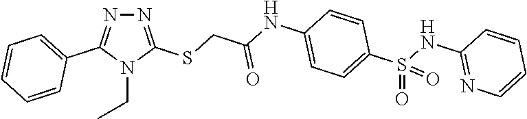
N1=C(SCC(NC2=CC=C(S(=O)(NC3=NC=CC=C3)=O)C=C2)=O)N(CC)C(C2=CC=CC=C2)=N1
